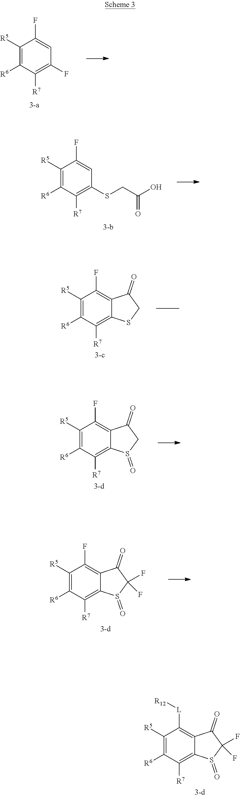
C1([R5])=C([R6])C([R7])=C(F)C=C1F.C1([R5])=C([R6])C([R7])=C2C(=C1[L][R12])C(=O)C(F)(F)S2=O.C1([R5])=C([R6])C([R7])=C(SCC(=O)O)C=C1F.C1([R5])=C([R6])C([R7])=C2C(=C1F)C(=O)CS2.C1([R5])=C([R6])C([R7])=C2C(=C1F)C(=O)CS2=O.C1([R5])=C([R6])C([R7])=C2C(=C1F)C(=O)C(F)(F)S2=O
